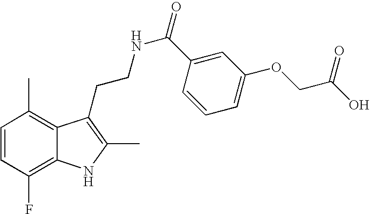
C1=CC(F)=C2C(=C1C)C(CCNC(=O)C1=CC(OCC(O)=O)=CC=C1)=C(C)N2
